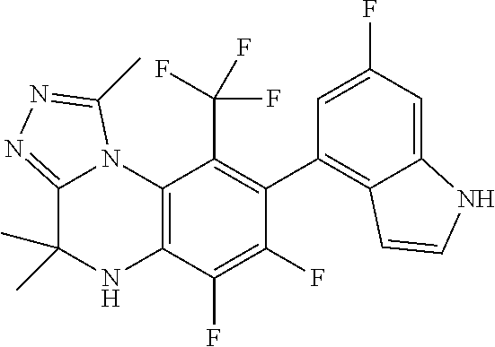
C1(C2=C3C(=CC(F)=C2)NC=C3)=C(C(F)(F)F)C2=C(C(F)=C1F)NC(C)(C)C1=NN=C(C)N21
